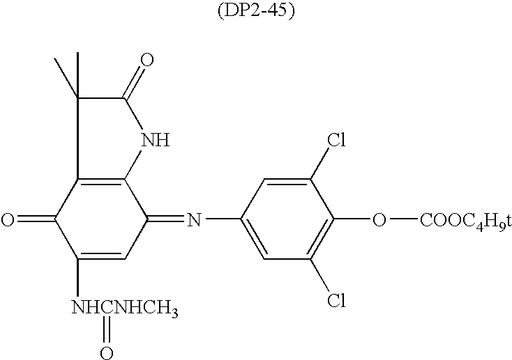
C1([NHCNHCH3]=O)=CC(=NC2=CC(Cl)=C(O[COOC4H9t])C(Cl)=C2)C2=C(C1=O)C(C)(C)C(=O)N2
